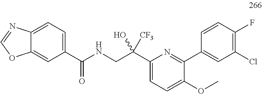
N(CC(C1=CC=C(OC)C(C2=CC(Cl)=C(F)C=C2)=N1)(O)[CF3])C(=O)C1=CC=C2C(=C1)OC=N2
